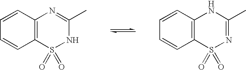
C1=CC2=C(C=C1)S(=O)(=O)NC(C)=N2.C1=CC2=C(C=C1)S(=O)(=O)N=C(C)N2
